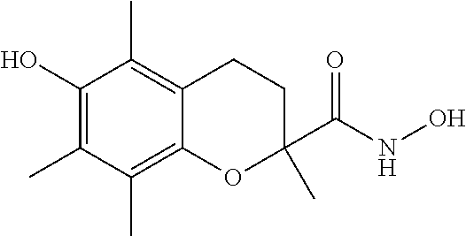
C1(O)=C(C)C(C)=C2C(=C1C)CCC(C(NO)=O)(C)O2
